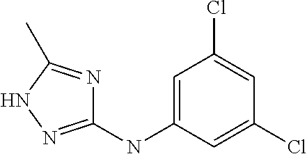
N1=C(C)NN=C1NC1=CC(Cl)=CC(Cl)=C1
